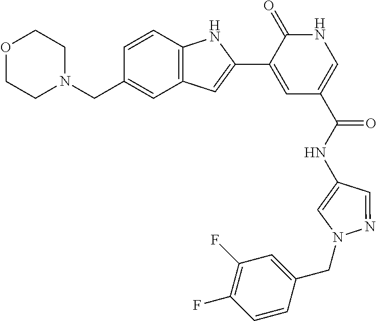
C12=C(C=CC(CN3CCOCC3)=C1)NC(C1=CC(C(=O)NC3=CN(CC4=CC(F)=C(F)C=C4)N=C3)=CNC1=O)=C2
